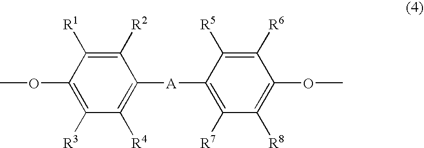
C1([R2])=C([R1])C(OC)=C([R3])C([R4])=C1[A]C1=C([R7])C([R8])=C(OC)C([R6])=C1[R5]
